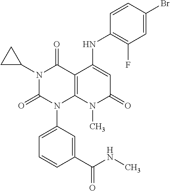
N1(C2CC2)C(=O)N(C2=CC=CC(C(NC)=O)=C2)C2=C(C1=O)C(NC1=C(F)C=C(Br)C=C1)=CC(=O)N2C
